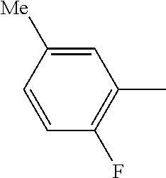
C1=CC([Me])=CC(C)=C1F
